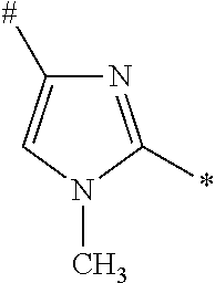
N1=C(*)N(C)C=C1[#]
